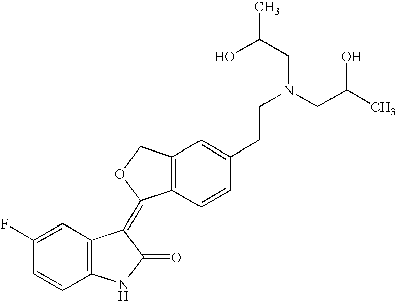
C1=C(F)C=CC2=C1C(=C1C3=C(CO1)C=C(CCN(CC(C)O)CC(O)C)C=C3)C(=O)N2
